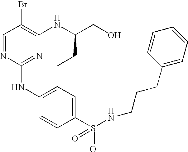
C1=NC(NC2=CC=C(S(=O)(=O)NCCCC3=CC=CC=C3)C=C2)=NC(NC(CO)CC)=C1Br
